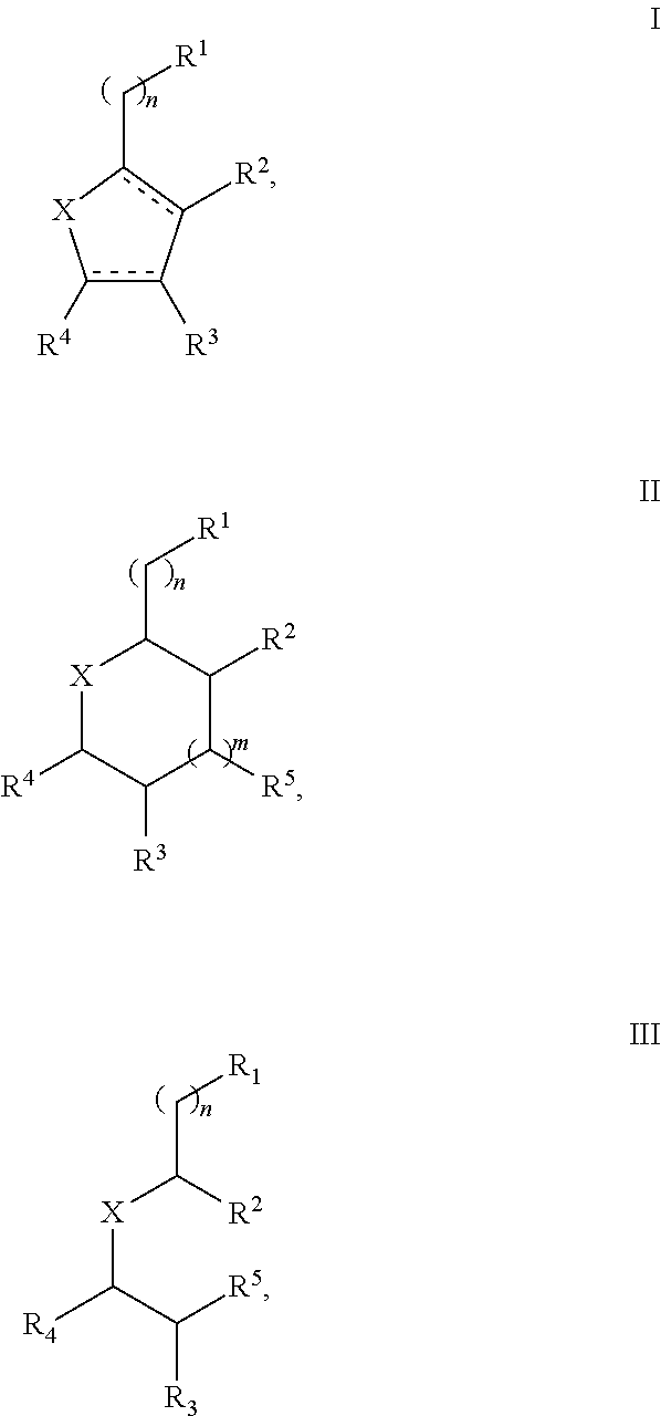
c1([R4])c([R3])-c([R2])c(C[R1])[X]1.C1(C[R1])[X]C([R4])C([R3])C([R5])C1[R2].C(C[R1])([X]C(C([R5])[R3])[R4])[R2]
